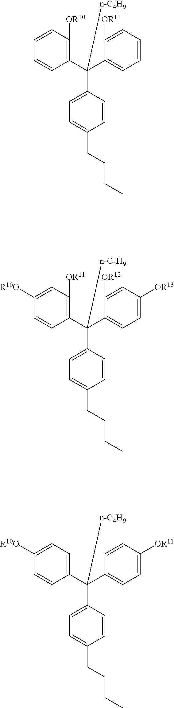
C1(C(C2=C([OR10])C=CC=C2)(C2=CC=C(CCCC)C=C2)[n-C4H9])=CC=CC=C1[OR11].C1(C(C2=C([OR11])C=C([R10O])C=C2)(C2=CC=C(CCCC)C=C2)[n-C4H9])=CC=C([OR13])C=C1[OR12].C1(C(C2=CC=C([R10O])C=C2)(C2=CC=C(CCCC)C=C2)[n-C4H9])=CC=C([OR11])C=C1
